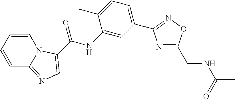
C1=CC=CC2=NC=C(C(NC3=CC(C4=NOC(CNC(=O)C)=N4)=CC=C3C)=O)N12
